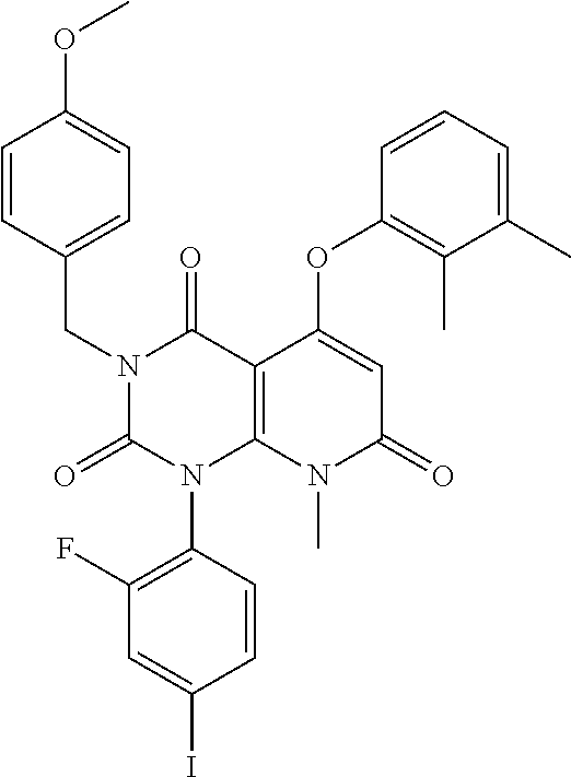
C1(F)=C(N2C3=C(C(=O)N(CC4=CC=C(OC)C=C4)C2=O)C(OC2=C(C)C(C)=CC=C2)=CC(=O)N3C)C=CC(I)=C1
